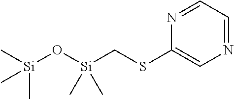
N1=CC=NC=C1SC[Si](O[Si](C)(C)C)(C)C
